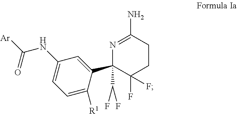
C(NC1=CC=C([R1])C(C2(C(F)F)N=C(N)CCC2(F)F)=C1)(=O)[Ar]
